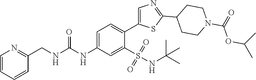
C1=C(NC(=O)NCC2=NC=CC=C2)C=C(S(=O)(=O)NC(C)(C)C)C(C2=CN=C(C3CCN(C(OC(C)C)=O)CC3)S2)=C1
